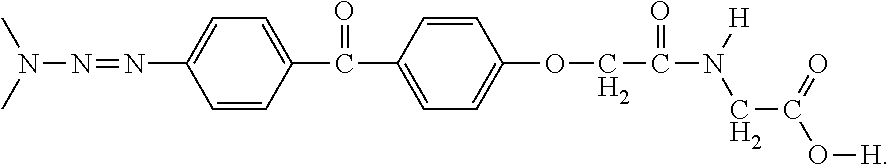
N(N=NC1=CC=C(C(C2=CC=C(OCC(=O)N([H])CC(O[H])=O)C=C2)=O)C=C1)(C)C
